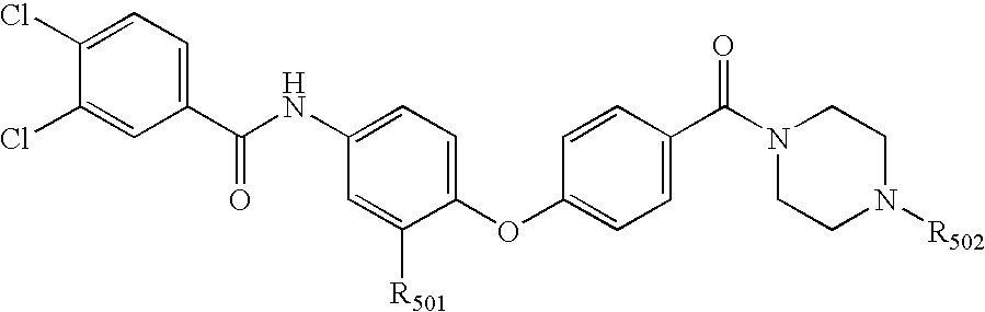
C1(C(=O)N2CCN([R502])CC2)=CC=C(OC2=CC=C(NC(C3=CC=C(Cl)C(Cl)=C3)=O)C=C2[R501])C=C1
